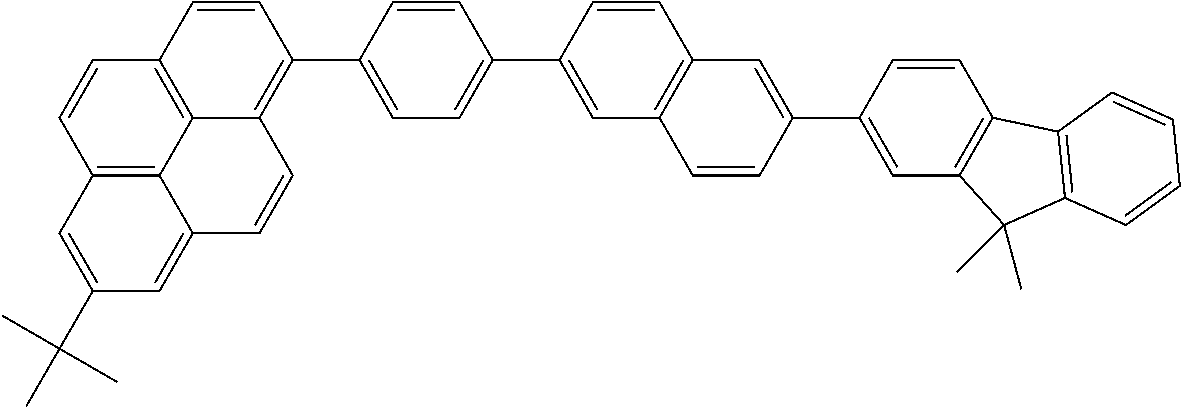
C12=C3C4=C(C=C1)C=CC(C1=CC=C(C5=CC6=C(C=C5)C=C(C5=CC7=C(C=C5)C5=C(C7(C)C)C=CC=C5)C=C6)C=C1)=C4C=CC3=CC(C(C)(C)C)=C2
